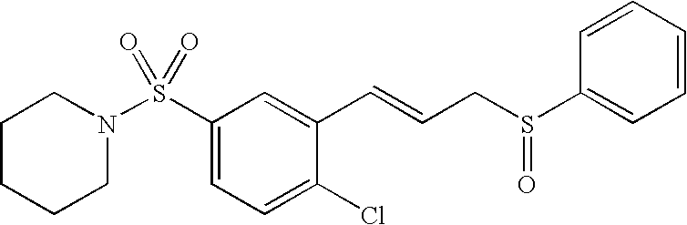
N1(S(C2=CC=C(Cl)C(C=CCS(C3=CC=CC=C3)=O)=C2)(=O)=O)CCCCC1
